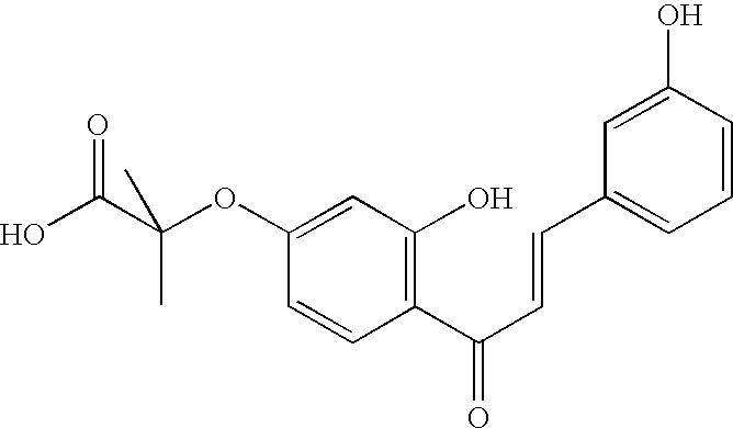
C1(OC(C(O)=O)(C)C)=CC(O)=C(C(C=CC2=CC=CC(O)=C2)=O)C=C1
